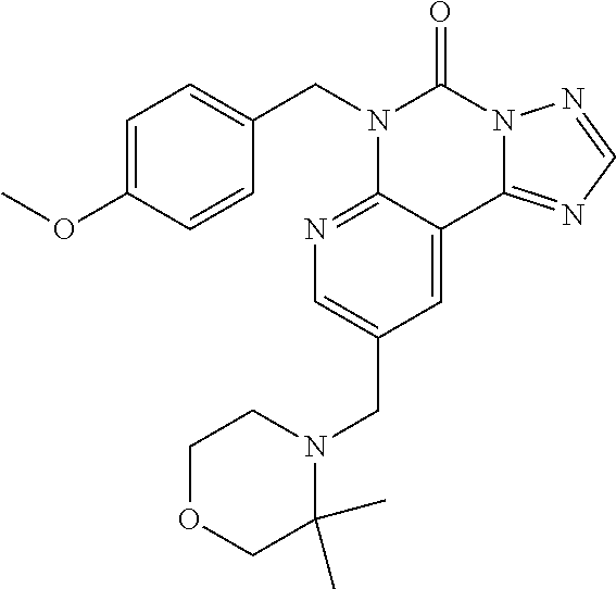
C1=C(OC)C=CC(CN2C3=NC=C(CN4CCOCC4(C)C)C=C3C3=NC=NN3C2=O)=C1
